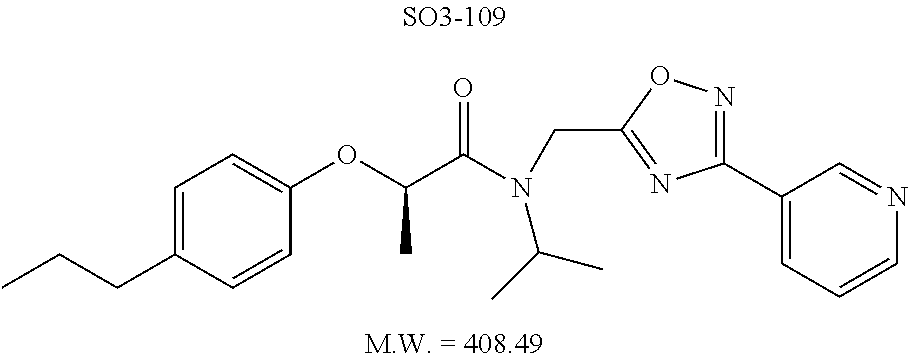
C1(OC(C(N(C(C)C)CC2=NC(C3=CC=CN=C3)=NO2)=O)C)=CC=C(CCC)C=C1
